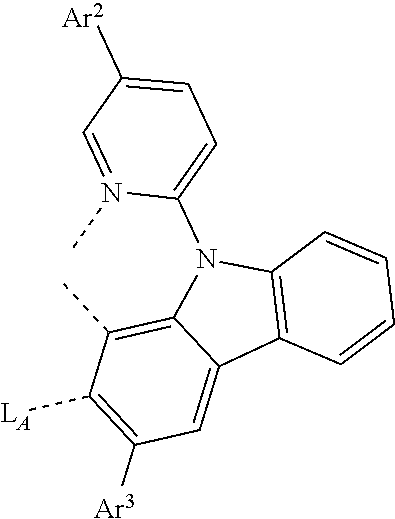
C1([Ar3])=C([LA])C(C)=C2C(=C1)C1=C(N2C2=CC=C([Ar2])C=N2C)C=CC=C1
